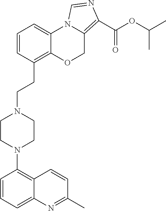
C1=CC(CCN2CCN(C3=C4C(=CC=C3)N=C(C)C=C4)CC2)=C2C(=C1)N1C(=C(C(OC(C)C)=O)N=C1)CO2
